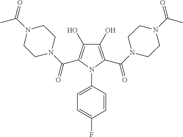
C1(O)=C(C(N2CCN(C(C)=O)CC2)=O)N(C2=CC=C(F)C=C2)C(C(N2CCN(C(C)=O)CC2)=O)=C1O
